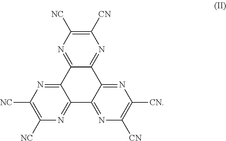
N1=C2C(=NC([NC])=C1[CN])C1=NC([NC])=C([NC])N=C1C1=NC([CN])=C([CN])N=C21
